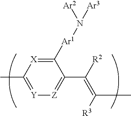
C1(C([R2])=C([R3])C)=[Z][Y]=C(C)[X]=C1[Ar1]N([Ar3])[Ar2]
